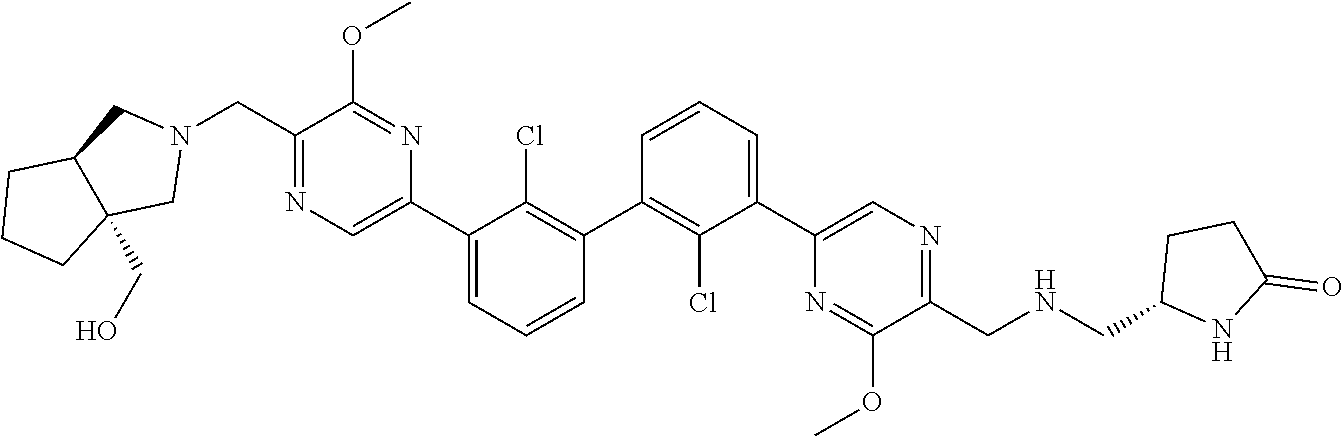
C1(C2=C(Cl)C(C3=CN=C(CN4CC5C(CO)(C4)CCC5)C(OC)=N3)=CC=C2)=C(Cl)C(C2=CN=C(CNCC3NC(=O)CC3)C(OC)=N2)=CC=C1
